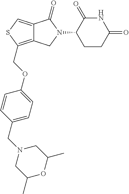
C12=CSC(COC3=CC=C(CN4CC(C)OC(C)C4)C=C3)=C1CN(C1CCC(=O)NC1=O)C2=O
